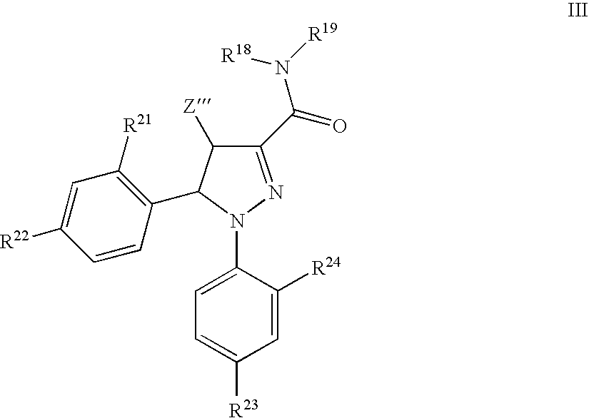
C1(C(N([R19])[R18])=O)=NN(C2=CC=C([R23])C=C2[R24])C(C2=C([R21])C=C([R22])C=C2)C1[Z]
